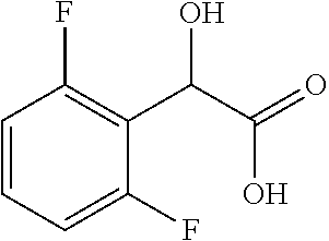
C1=CC=C(F)C(C(C(=O)O)O)=C1F
